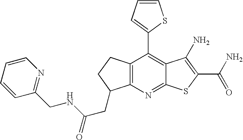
C12=C(C(C3=CC=CS3)=C3C(=N1)SC(C(N)=O)=C3N)CCC2CC(NCC1=NC=CC=C1)=O
